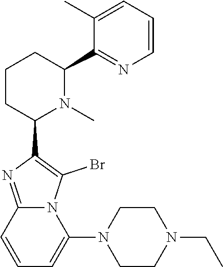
C1CC(C2=C(Br)N3C(=N2)C=CC=C3N2CCN(CC)CC2)N(C)C(C2=NC=CC=C2C)C1
